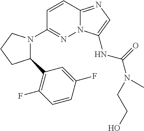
C1=CC2=NC=C(NC(N(CCO)C)=O)N2N=C1N1C(C2=C(F)C=CC(F)=C2)CCC1
